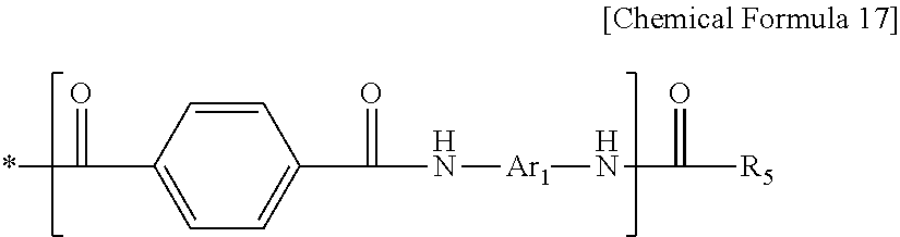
*C(C1=CC=C(C(N[Ar1]NC([R5])=O)=O)C=C1)=O
